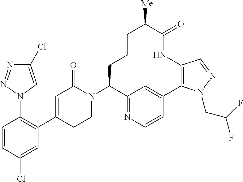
C1=CC(Cl)=CC(C2=CC(=O)N(C3C4=NC=CC(=C4)C4=C(NC(=O)C([Me])CCC3)C=NN4CC(F)F)CC2)=C1N1C=C(Cl)N=N1
